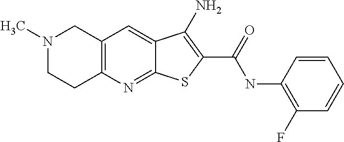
C12=NC3=C(C=C1C(N)=C(C(=O)NC1=C(F)C=CC=C1)S2)CN(C)CC3
